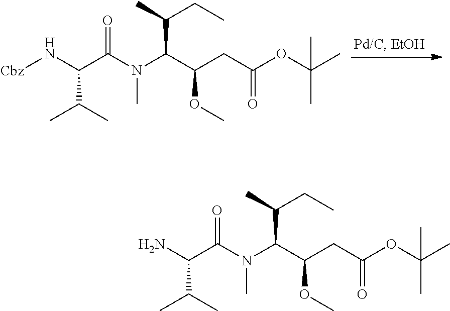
N(C(C(CC(OC(C)(C)C)=O)OC)C(CC)C)(C)C(=O)C(C(C)C)N.N(C(C(CC(OC(C)(C)C)=O)OC)C(CC)C)(C)C(=O)C(C(C)C)N[Cbz]
